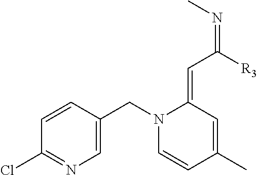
C1=CC(CN2C=CC(C)=CC2=CC([R3])=NC)=CN=C1Cl
